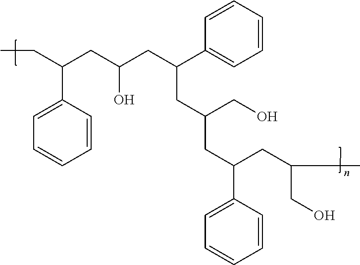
C1=CC=CC=C1C(CC(CO)CC(CC(CO)C)C1=CC=CC=C1)CC(O)CC(C1=CC=CC=C1)CC
